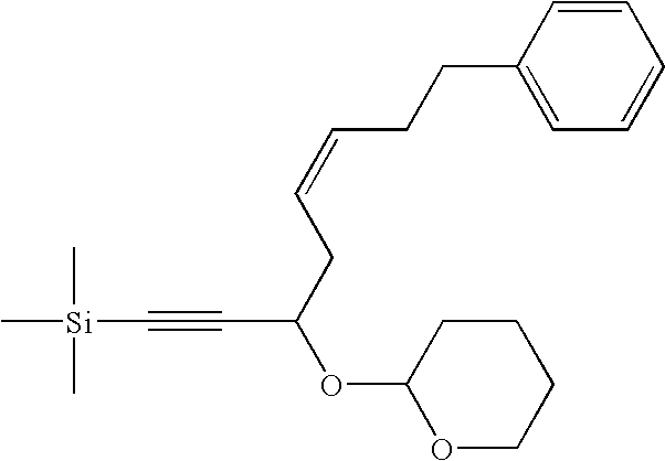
C1=C(CCC=CCC(OC2OCCCC2)C#C[Si](C)(C)C)C=CC=C1
